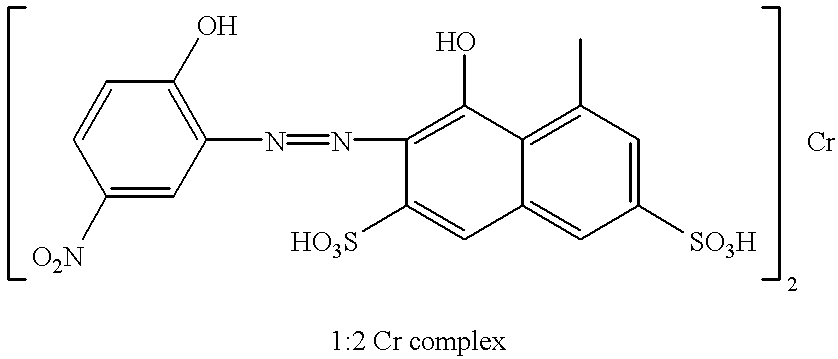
C1=C([O2N])C=CC(O)=C1N=NC1=C(O)C2=C(C)C=C([SO3H])C=C2C=C1[HO3S].[Cr]
